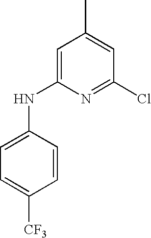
N(C1=CC=C([CF3])C=C1)C1=CC(C)=CC(Cl)=N1
